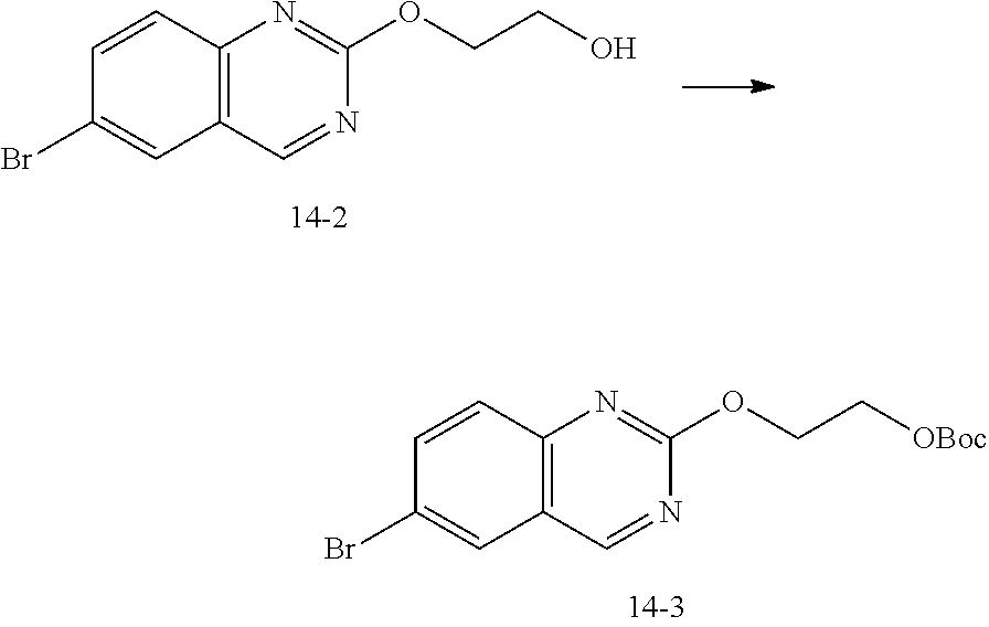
C12=C(C=CC(Br)=C1)N=C(OCC[OBoc])N=C2.C12=C(C=CC(Br)=C1)N=C(OCCO)N=C2
